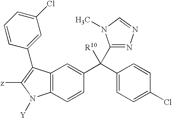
C12=C(C=CC(C([R10])(C3=CC=C(Cl)C=C3)C3=NN=CN3C)=C1)N([Y])C([z])=C2C1=CC(Cl)=CC=C1
